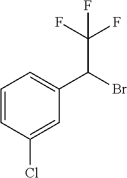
C1=CC(Cl)=CC(C(Br)C(F)(F)F)=C1
